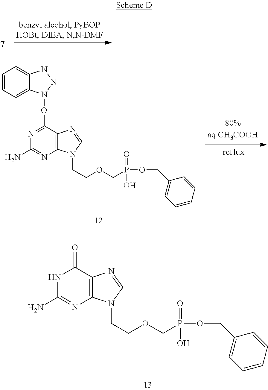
C1=CC=C2C(=C1)NNN2OC1=NC(N)=NC2=C1N=CN2CCOCP(OCC1=CC=CC=C1)(=O)O.C1(=O)NC(N)=NC2=C1N=CN2CCOCP(OCC1=CC=CC=C1)(=O)O
